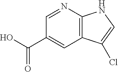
C1=NC2=C(C=C1C(O)=O)C(Cl)=CN2
